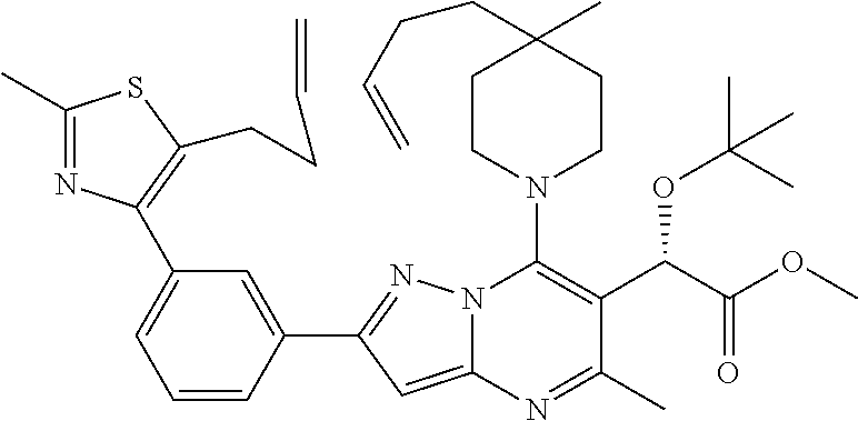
C1=CC(C2=NN3C(=C2)N=C(C)C(C(C(=O)OC)OC(C)(C)C)=C3N2CCC(C)(CCC=C)CC2)=CC(C2=C(CCC=C)SC(C)=N2)=C1
